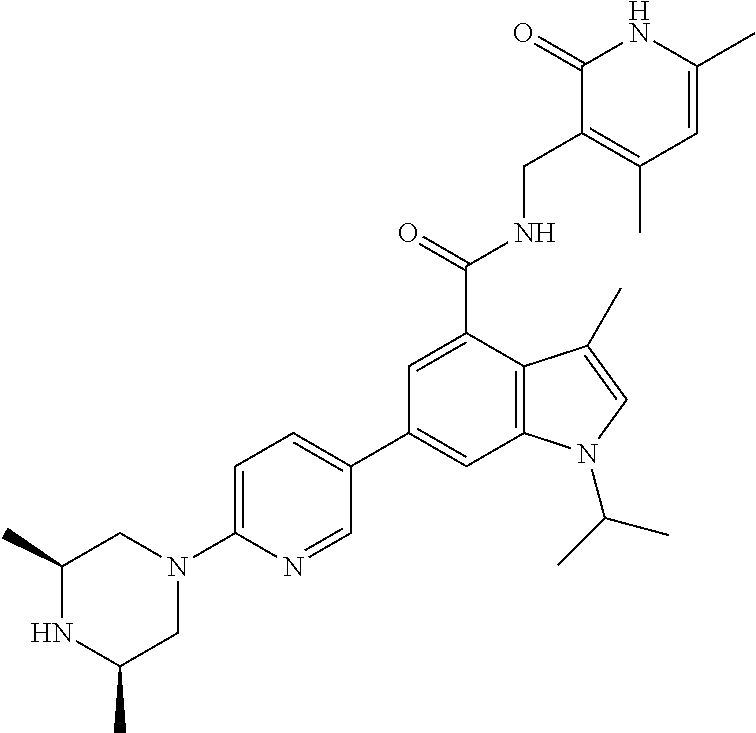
C1=C(C)NC(=O)C(CNC(C2=CC(C3=CC=C(N4CC(C)NC(C)C4)N=C3)=CC3=C2C(C)=CN3C(C)C)=O)=C1C
